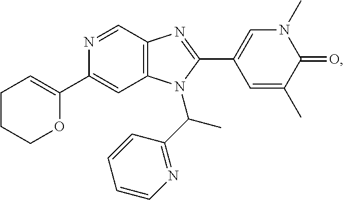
C1(C2=CCCCO2)=CC2=C(C=N1)N=C(C1=CN(C)C(=O)C(C)=C1)N2C(C1=NC=CC=C1)C
